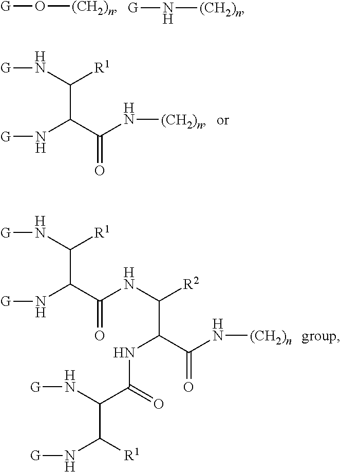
[G]O[(CH2)n].[G]N[(CH2)n].N(C(C(N[G])[R1])C(N[(CH2)n])=O)[G].N(C(C(N[G])[R1])C(NC([R2])C(C(N[(CH2)n])=O)NC(C(N[G])C([R1])N[G])=O)=O)[G]
